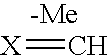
[X]=C
